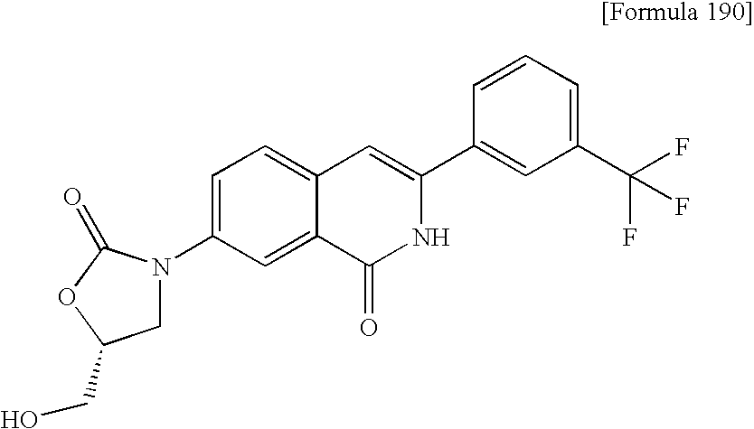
C1=C(N2CC(CO)OC2=O)C=C2C(=C1)C=C(C1=CC(C(F)(F)F)=CC=C1)NC2=O
